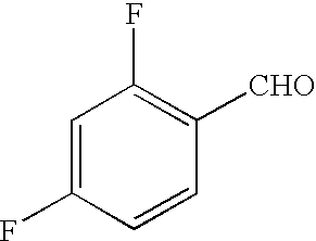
C1=C(F)C=CC([CHO])=C1F
